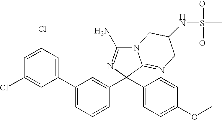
N12C(N)=NC(C3=CC(C4=CC(Cl)=CC(Cl)=C4)=CC=C3)(C3=CC=C(OC)C=C3)C1=NCC(NS(C)(=O)=O)C2
